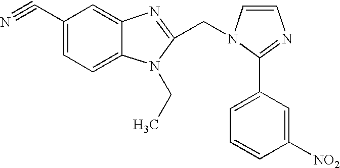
C1(C#N)=CC=C2C(=C1)N=C(CN1C=CN=C1C1=CC=CC([NO2])=C1)N2CC
